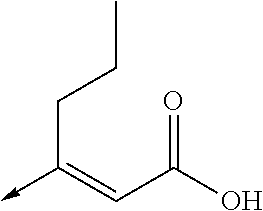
C(C(O)=O)=C(->C)CCC
